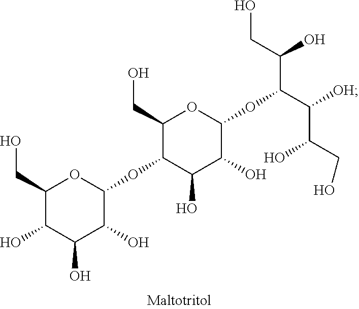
C1(CO)C(O)C(O)C(O)C(OC2C(CO)OC(OC(C(CO)O)C(C(CO)O)[OH])C(O)C2O)O1
